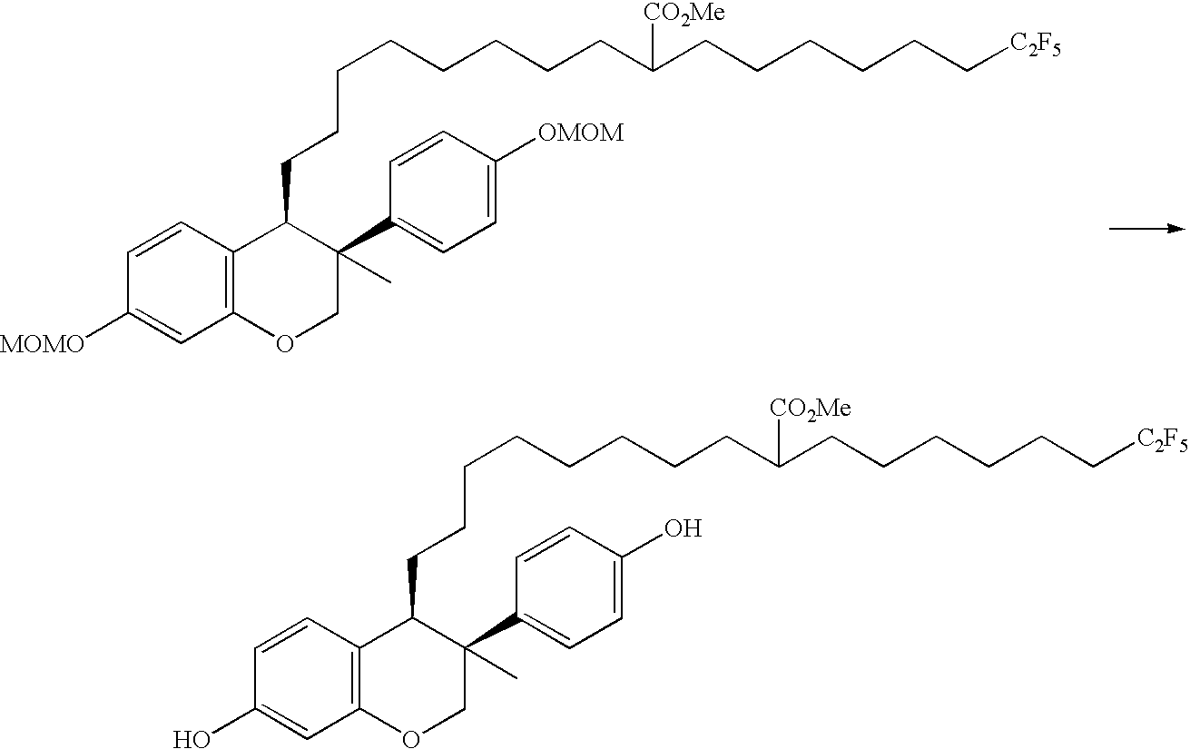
C12=C(C=CC(O)=C1)C(CCCCCCCCC(CCCCCC[C2F5])[CO2Me])C(C1=CC=C(O)C=C1)(C)CO2.C12=C(C=CC([MOMO])=C1)C(CCCCCCCCC(CCCCCC[C2F5])[CO2Me])C(C1=CC=C([OMOM])C=C1)(C)CO2
